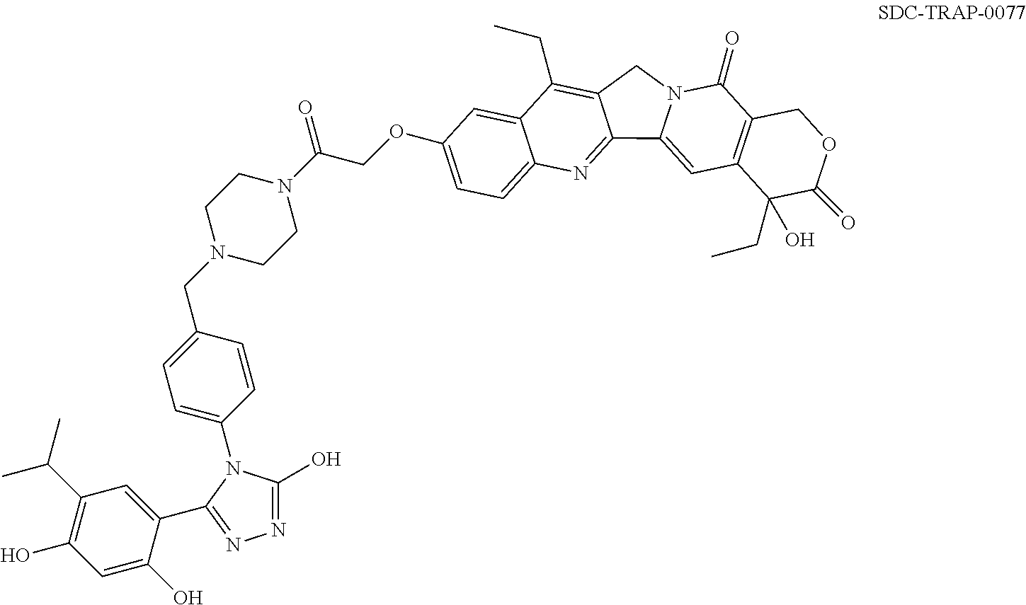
N1=C(O)N(C2=CC=C(CN3CCN(C(=O)COC4=CC=C5C(=C4)C(CC)=C4C(=N5)C5=CC6=C(C(=O)N5C4)COC(=O)C6(CC)O)CC3)C=C2)C(C2=CC(C(C)C)=C(O)C=C2O)=N1
